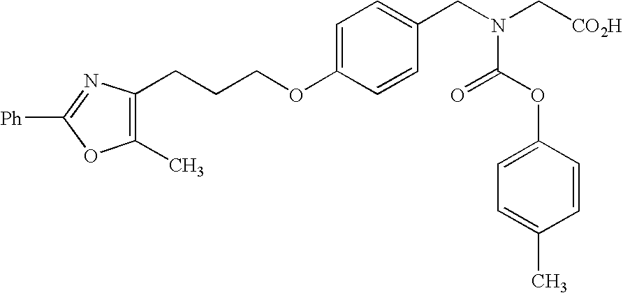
C1(C)=C(CCCOC2=CC=C(CN(C[CO2H])C(OC3=CC=C(C)C=C3)=O)C=C2)N=C([Ph])O1
